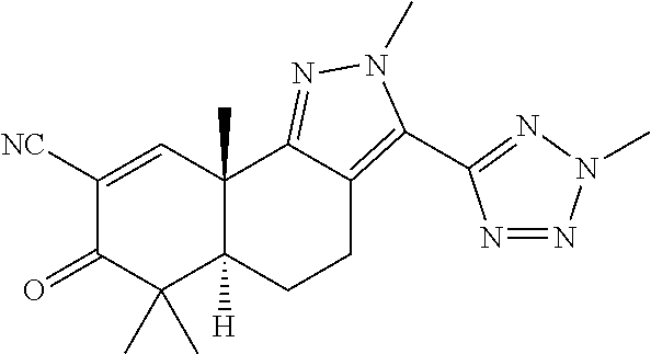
C1([NC])=CC2(C)C([H])(C(C)(C)C1=O)CCC1=C(C3=NN(C)N=N3)N(C)N=C21
